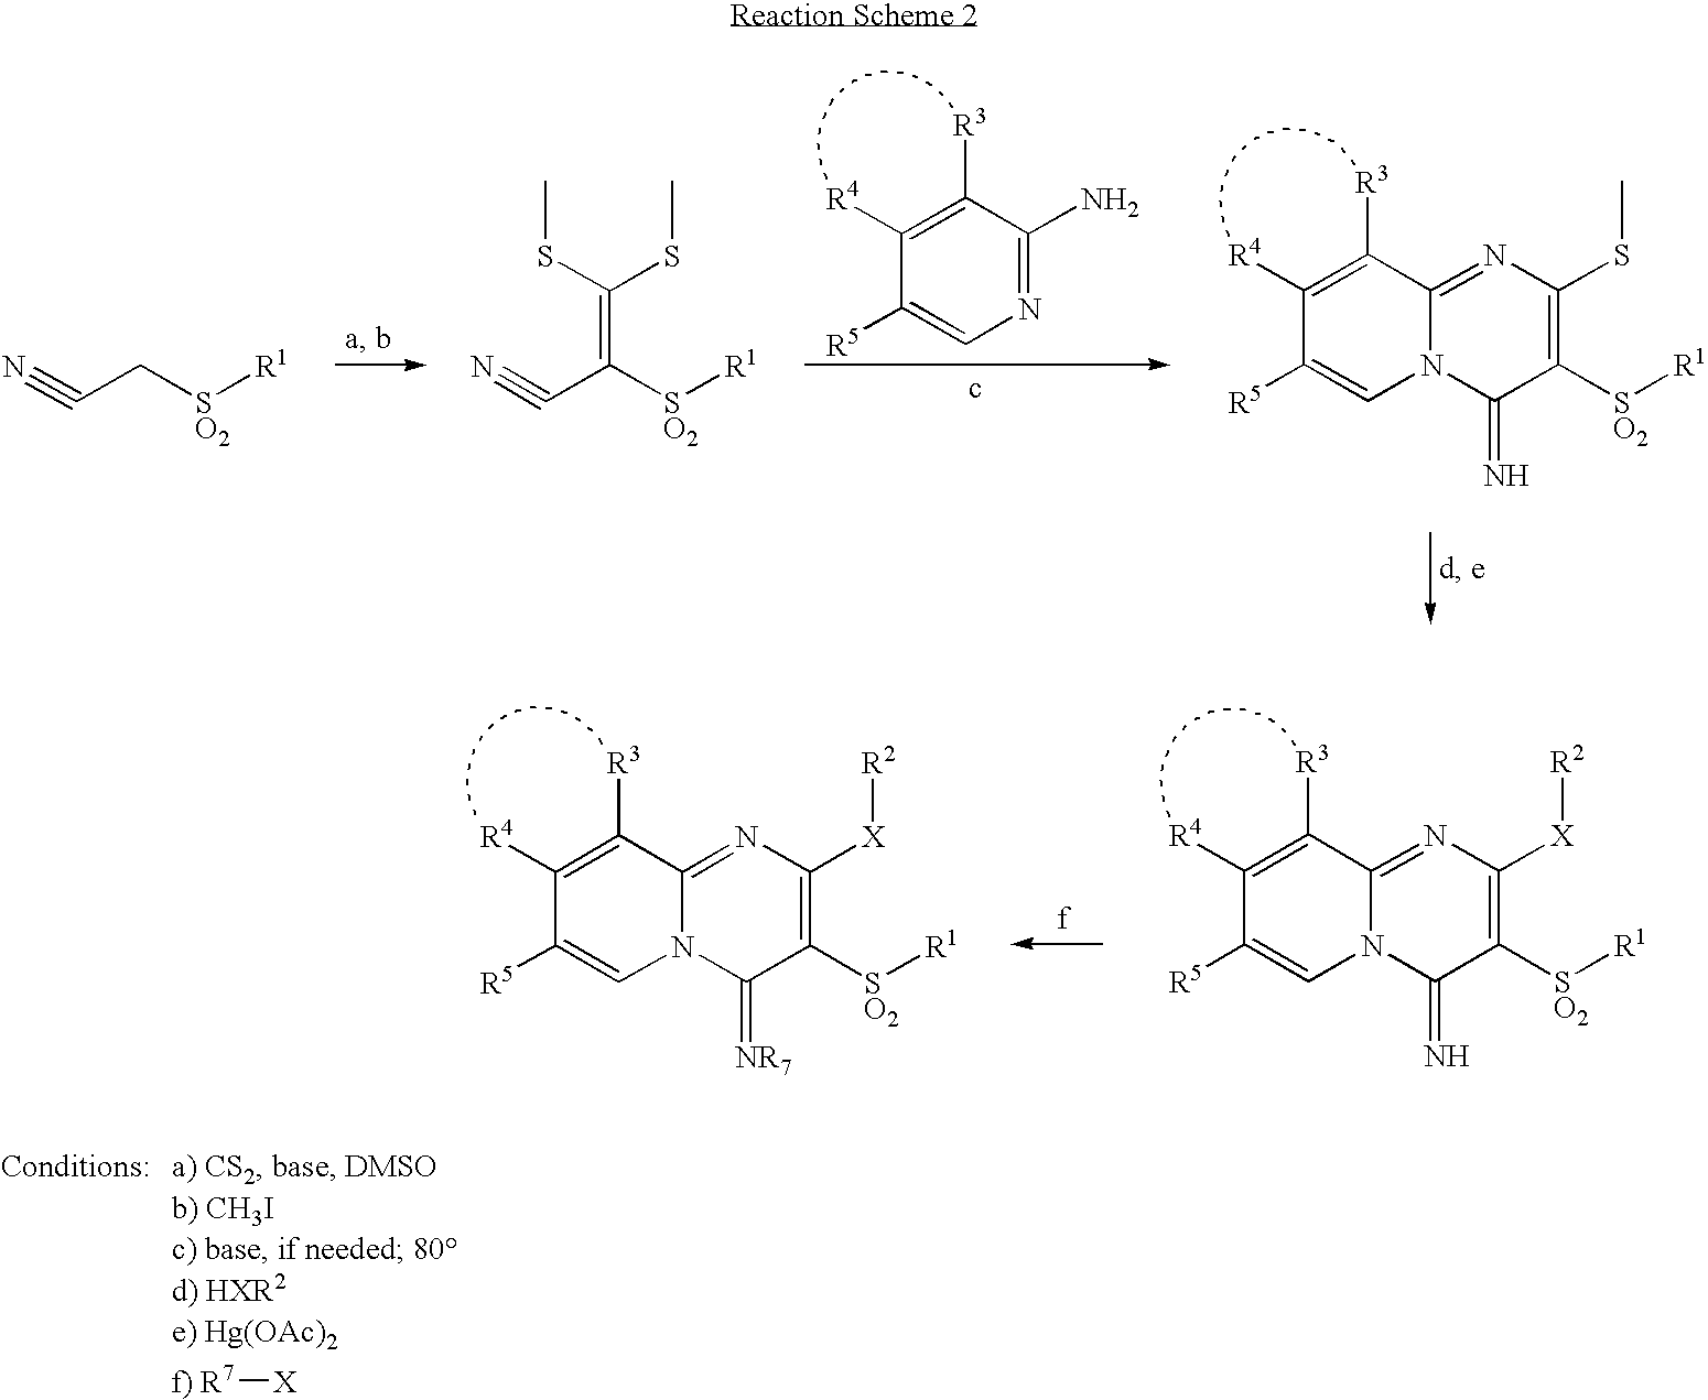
[f) R7][X].N#CC[SO2][R1].C1([R5])=CN=C(N)C([R3])=C1[R4].N#CC([SO2][R1])=C(SC)SC.C1([R5])=CN2C(=NC(SC)=C([SO2][R1])C2=N)C([R3])=C1[R4].C1([R5])=CN2C(=NC([X][R2])=C([SO2][R1])C2=N)C([R3])=C1[R4].C1([R5])=CN2C(=NC([X][R2])=C([SO2][R1])C2=[NR7])C([R3])=C1[R4]
